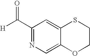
C1(C([H])=O)=NC=C2C(=C1)SCCO2
